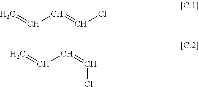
C(C=CCl)=C.C(C=CCl)=C
